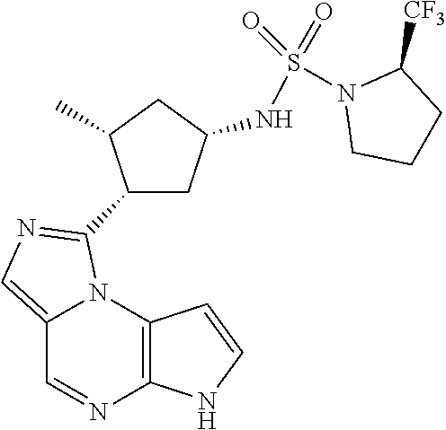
C12=C(N3C(=CN=C3C3CC(NS(=O)(=O)N4CCCC4[CF3])CC3C)C=N1)C=CN2
